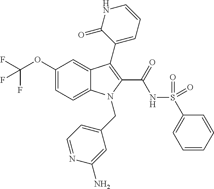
C1(OC(F)(F)F)=CC=C2C(=C1)C(C1=CC=CNC1=O)=C(C(=O)NS(=O)(=O)C1=CC=CC=C1)N2CC1=CC=NC(N)=C1
